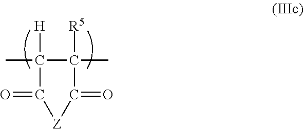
[H]C1(C)C([R5])(C)C(=O)[Z]C1=O
